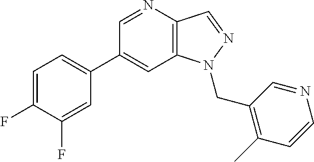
C1(C2=CC=C(F)C(F)=C2)=CC2=C(C=NN2CC2=C(C)C=CN=C2)N=C1
